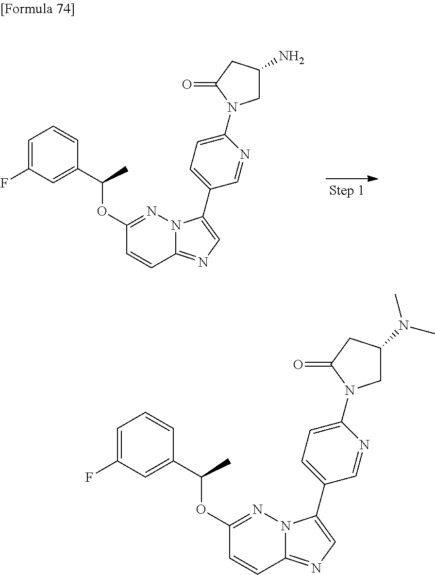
C1=C(F)C=C(C(OC2=NN3C(=NC=C3C3=CC=C(N4CC(N)CC4=O)N=C3)C=C2)C)C=C1.C1=C(F)C=C(C(OC2=NN3C(=NC=C3C3=CC=C(N4CC(N(C)C)CC4=O)N=C3)C=C2)C)C=C1
